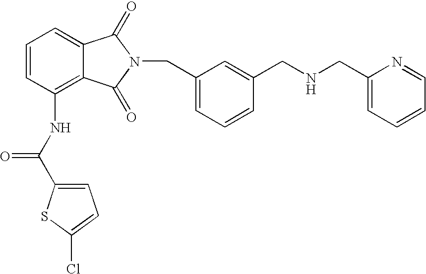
C1=C2C(=C(NC(C3=CC=C(Cl)S3)=O)C=C1)C(=O)N(CC1=CC=CC(CNCC3=CC=CC=N3)=C1)C2=O
